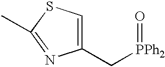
[PPh2](CC1=CSC(C)=N1)=O
